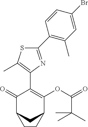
C1(C2=C(C)C=C(Br)C=C2)=NC(C2=C(OC(=O)C(C)(C)C)C3CC(C2=O)CC3)=C(C)S1
